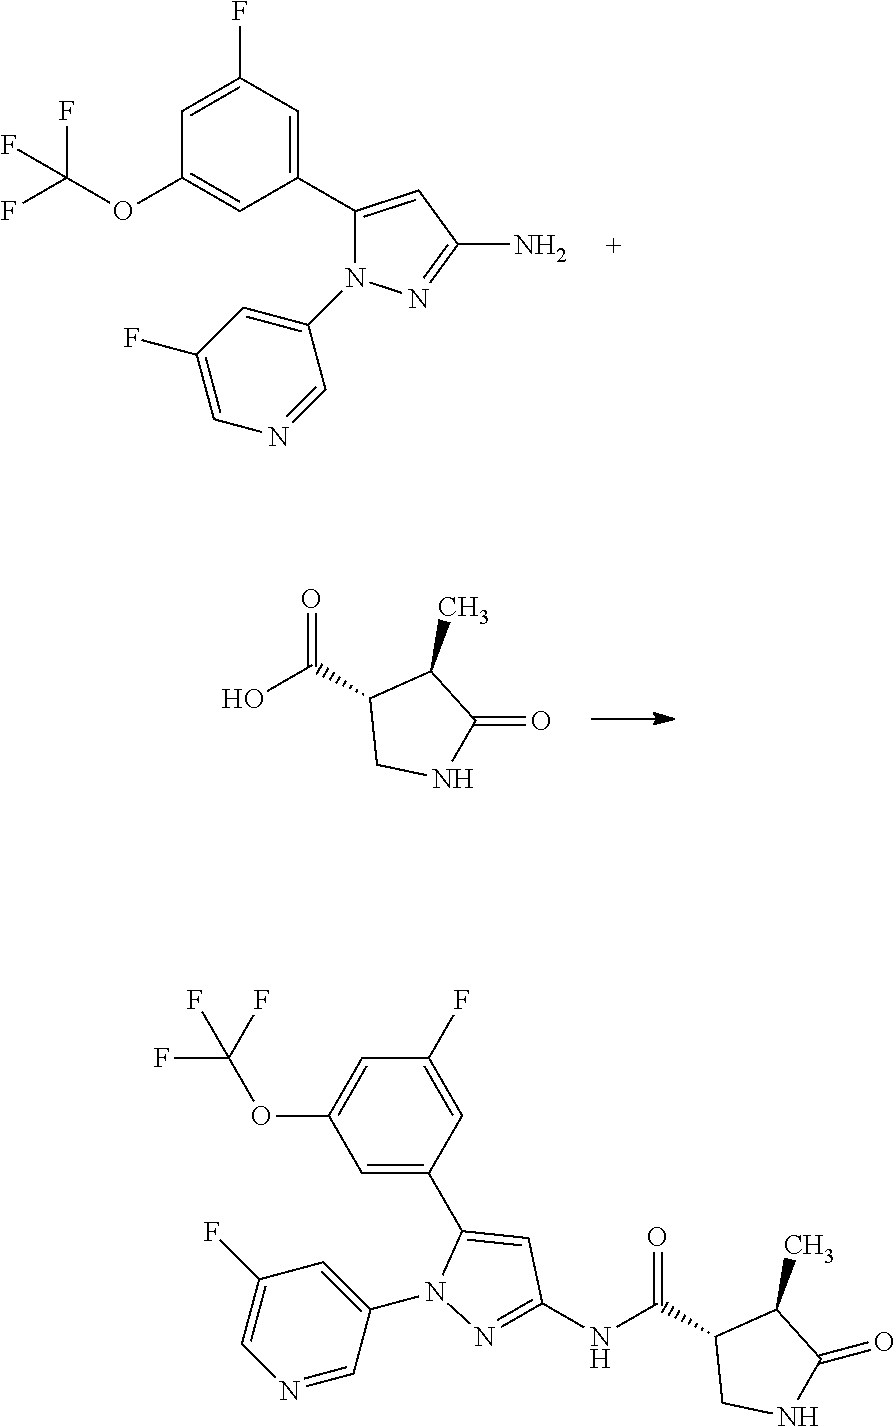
NC1=NN(C2=CC(F)=CN=C2)C(C2=CC(F)=CC(OC(F)(F)F)=C2)=C1.O=C(C1CNC(=O)C1C)O.C1=C(C2=CC(NC(C3CNC(=O)C3C)=O)=NN2C2=CC(F)=CN=C2)C=C(F)C=C1OC(F)(F)F
